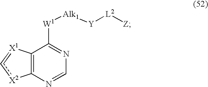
C12=C(N=CN=C1[W1][Alk1][Y][L2][Z])[X2]c=[X1]2
